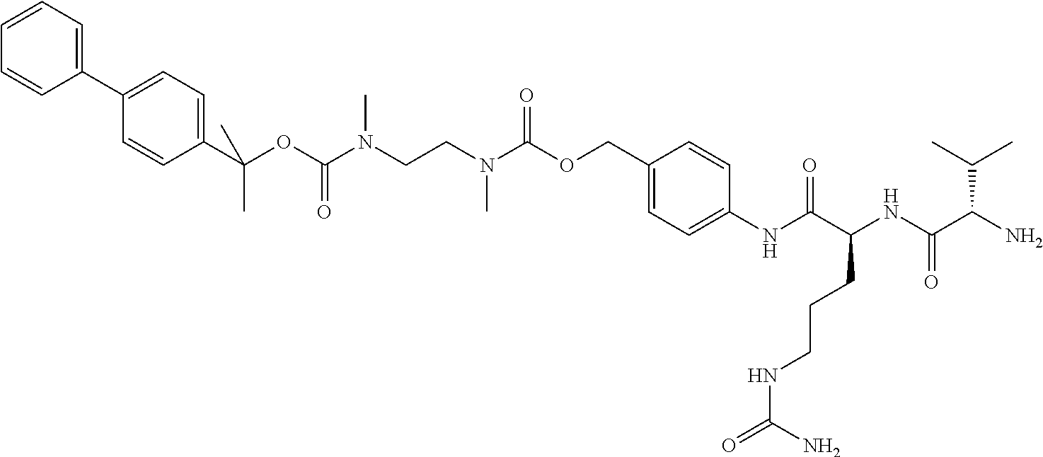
C1=C(COC(N(CCN(C)C(=O)OC(C)(C2=CC=C(C3=CC=CC=C3)C=C2)C)C)=O)C=CC(NC(C(NC(C(N)C(C)C)=O)CCCNC(=O)N)=O)=C1
